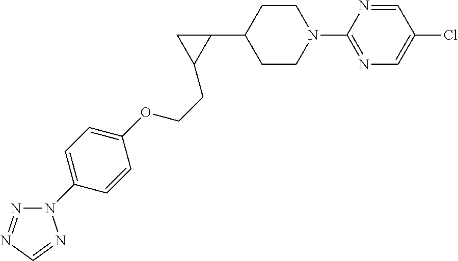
C1CN(C2=NC=C(Cl)C=N2)CCC1C1CC1CCOC1=CC=C(N2N=NC=N2)C=C1
